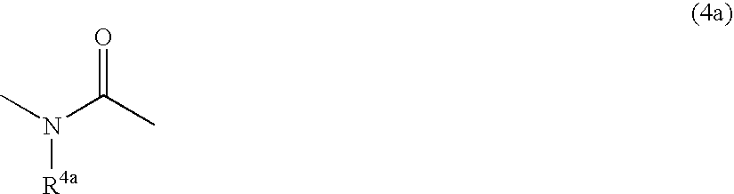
CN(C(C)=O)[R4a]
